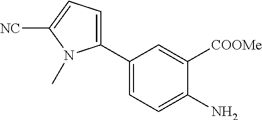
C1(C2=CC=C(N)C([COOMe])=C2)=CC=C([NC])N1C
